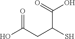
OC(CC(S)C(=O)O)=O
